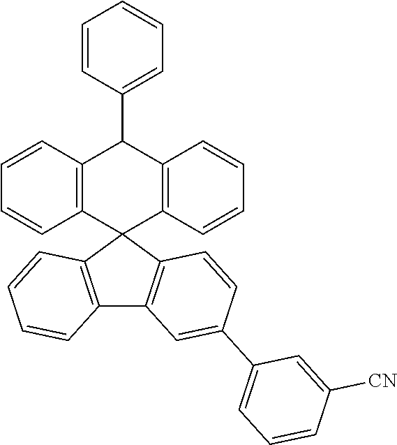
C12=C(C3(C4=C1C=C(C1=CC=CC([CN])=C1)C=C4)C1=C(C(C4=CC=CC=C4)C4=C3C=CC=C4)C=CC=C1)C=CC=C2
